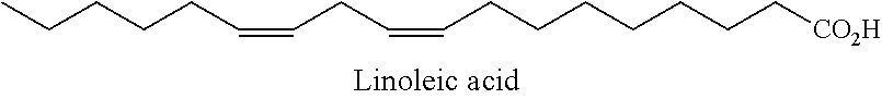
C(CCCC=CCC=CCCCCCCC[CO2H])C
